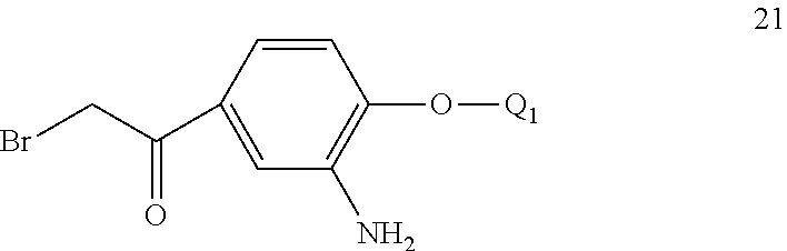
C1=CC(C(CBr)=O)=CC(N)=C1O[Q1]
